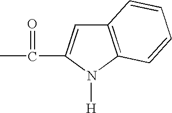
CC(=O)C1=CC2=C(N1[H])C=CC=C2
